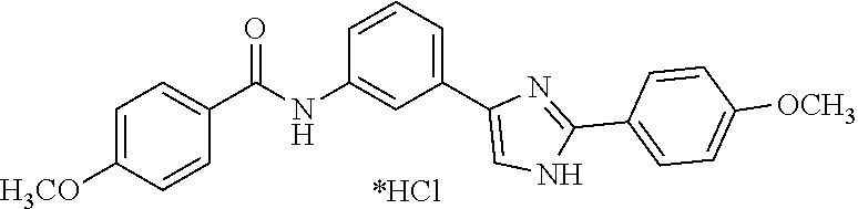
C1=C([OCH3])C=CC(C(NC2=CC(C3=CNC(C4=CC=C([OCH3])C=C4)=N3)=CC=C2)=O)=C1.[*HCl]
